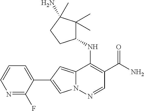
N12C(=CC(C3=CC=CN=C3F)=C1)C(NC1C(C)(C)C(N)(C)CC1)=C(C(N)=O)C=N2
